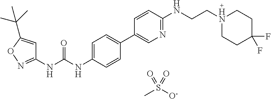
C1=C(NC(NC2=NOC(C(C)(C)C)=C2)=O)C=CC(C2=CN=C(NCCN3CCC(F)(F)CC3)C=C2)=C1.S(C)([O-])(=O)=O.[H]
